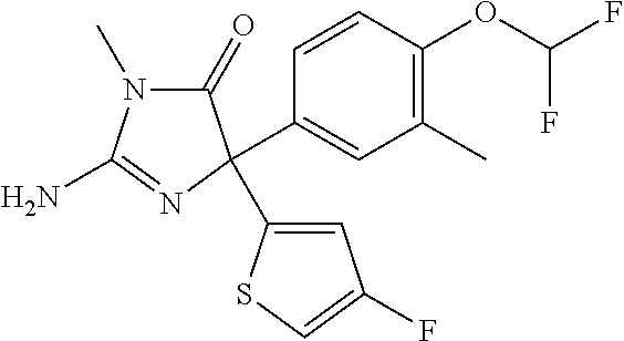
N1(C)C(=O)C(C2=CC(C)=C(OC(F)F)C=C2)(C2=CC(F)=CS2)N=C1N
